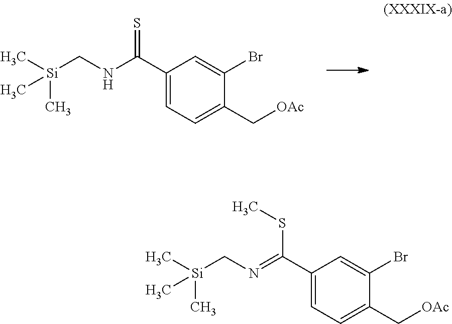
C1(C(NC[Si](C)(C)C)=S)=CC=C(C[OAc])C(Br)=C1.C1(C(=NC[Si](C)(C)C)SC)=CC=C(C[OAc])C(Br)=C1
